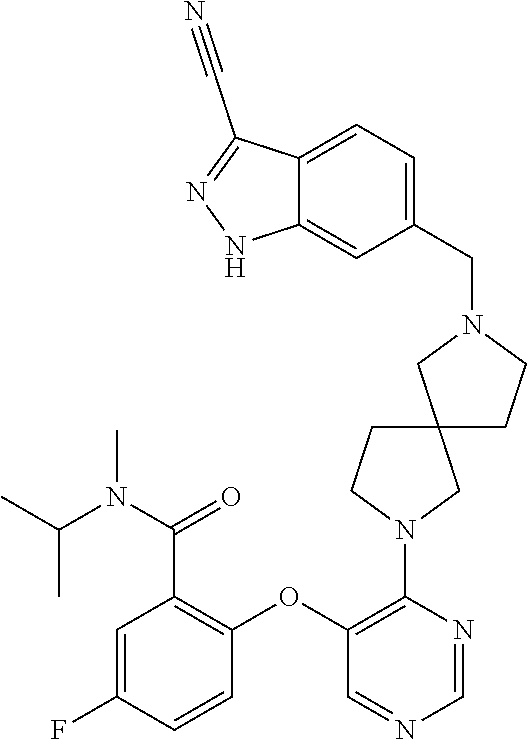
C1=C(F)C=CC(OC2=C(N3CC4(CC3)CCN(CC3=CC=C5C(=C3)NN=C5C#N)C4)N=CN=C2)=C1C(=O)N(C(C)C)C
